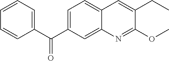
C1=C(C(C2=CC=CC=C2)=O)C=C2C(=C1)C=C(CC)C(OC)=N2
